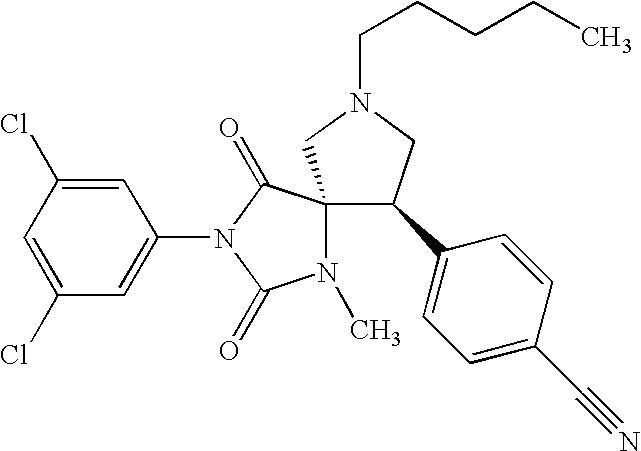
C1=C(Cl)C=C(N2C(=O)C3(N(C)C2=O)C(C2=CC=C(C#N)C=C2)CN(CCCCC)C3)C=C1Cl
